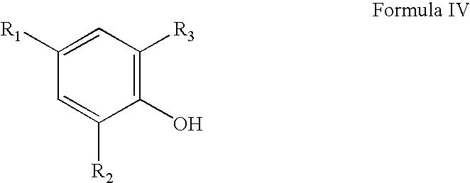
C1(O)=C([R3])C=C([R1])C=C1[R2]
